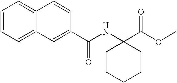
C1=CC=C2C(=C1)C=CC(C(NC1(C(OC)=O)CCCCC1)=O)=C2
